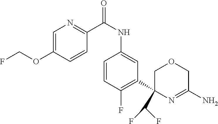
C1=C(OCF)C=CC(C(NC2=CC(C3(C(F)F)COCC(N)=N3)=C(F)C=C2)=O)=N1
